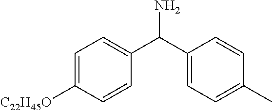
C1=C([C22H45O])C=CC(C(C2=CC=C(C)C=C2)N)=C1
